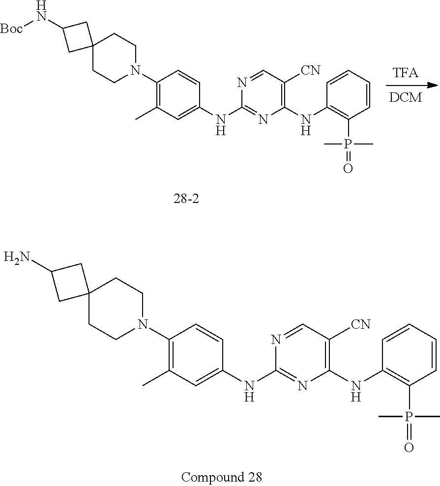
C12(CCN(C3=C(C)C=C(NC4=NC(NC5=C(P(=O)(C)C)C=CC=C5)=C([CN])C=N4)C=C3)CC1)CC(N[Boc])C2.C12(CCN(C3=C(C)C=C(NC4=NC(NC5=C(P(=O)(C)C)C=CC=C5)=C([CN])C=N4)C=C3)CC1)CC(N)C2
